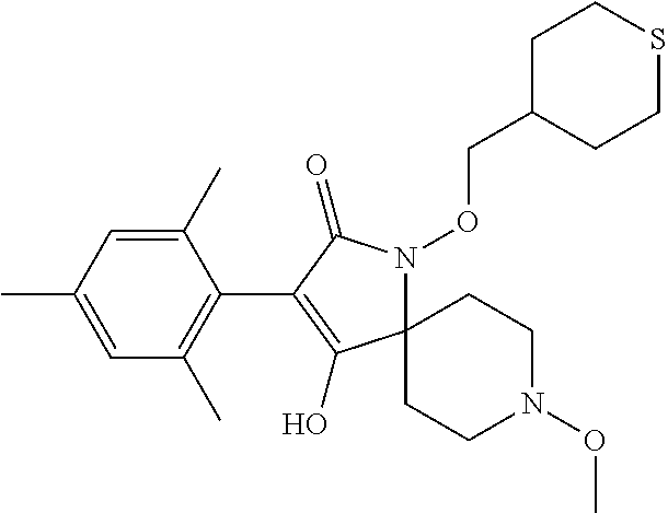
C1(C)=CC(C)=CC(C)=C1C1=C(O)C2(N(OCC3CCSCC3)C1=O)CCN(OC)CC2
